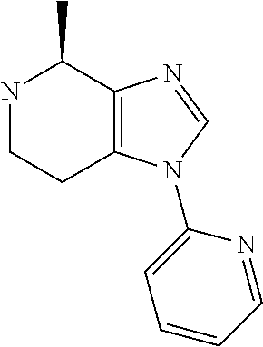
N1CCC2=C(C1C)N=CN2C1=CC=CC=N1
